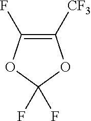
C1([CF3])=C(F)OC(F)(F)O1
